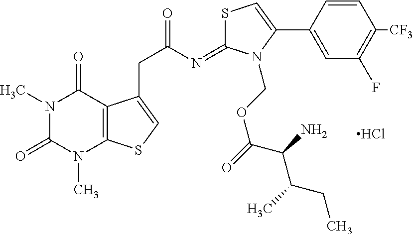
C1=CC(C2=CSC(=NC(CC3=CSC4=C3C(=O)N(C)C(=O)N4C)=O)N2COC(=O)C(N)C(C)CC)=CC(F)=C1[CF3].Cl
